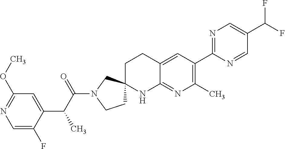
C1=C(F)C(C(C(N2CCC3(C2)CCC2=CC(C4=NC=C(C(F)F)C=N4)=C(C)N=C2N3)=O)C)=CC(OC)=N1
